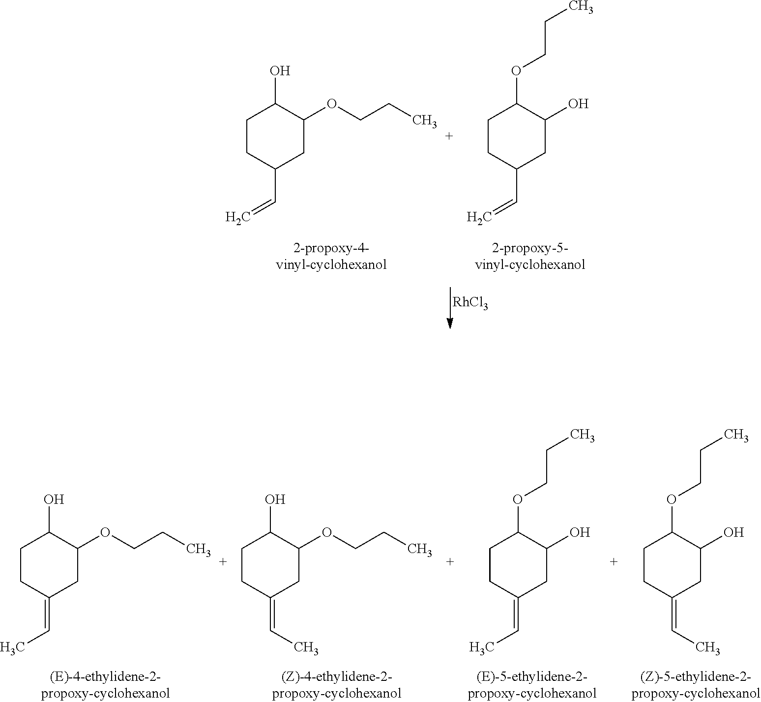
C1CC(C=C)CC(OCCC)C1O.C1CC(C=C)CC(O)C1OCCC.[RhCl3].C1CC(=CC)CC(OCCC)C1O.C1CC(=CC)CC(OCCC)C1O.C1CC(=CC)CC(O)C1OCCC.C1CC(=CC)CC(O)C1OCCC
